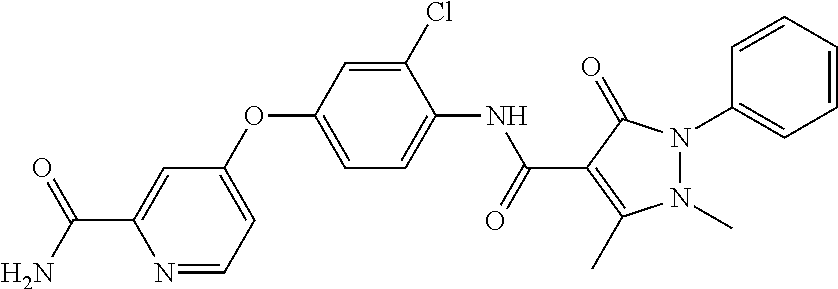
C1(OC2=CC=C(NC(C3=C(C)N(C)N(C4=CC=CC=C4)C3=O)=O)C(Cl)=C2)=CC=NC(C(=O)N)=C1
